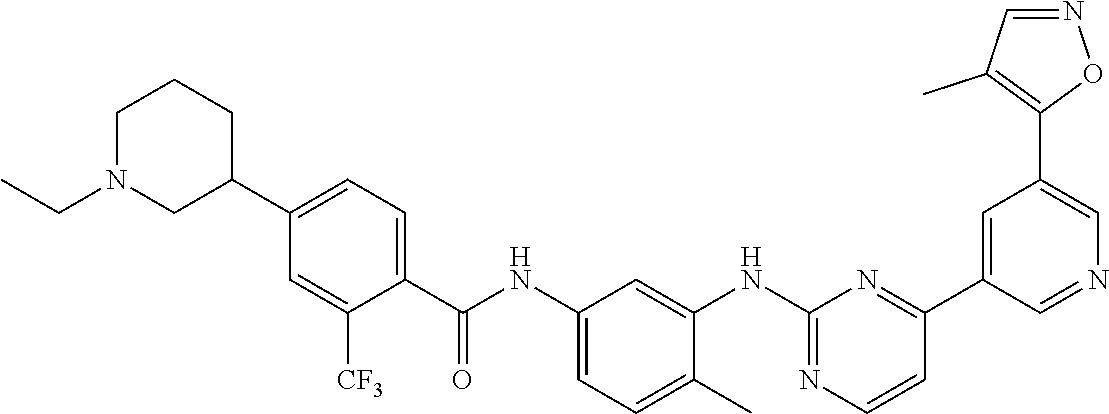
C1N(CC)CC(C2=CC=C(C(NC3=CC=C(C)C(NC4=NC=CC(C5=CC(C6=C(C)C=NO6)=CN=C5)=N4)=C3)=O)C([CF3])=C2)CC1
